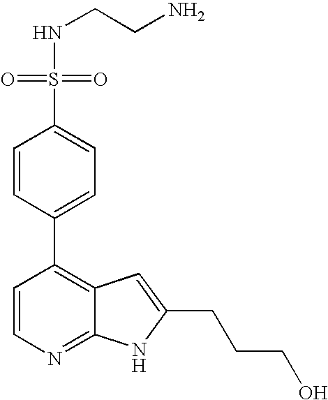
C1=CN=C2C(=C1C1=CC=C(S(=O)(NCCN)=O)C=C1)C=C(CCCO)N2
